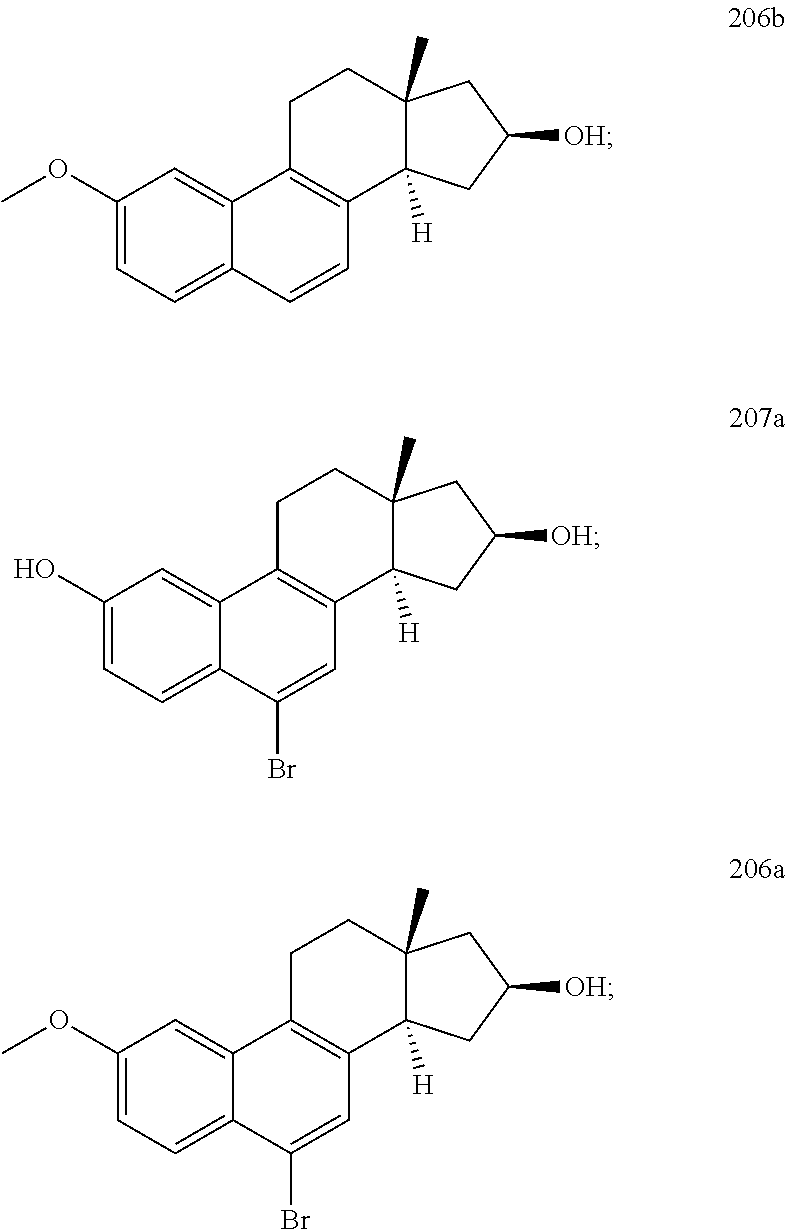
C1(OC)=CC=C2C(=C1)C1=C(C=C2)C2([H])C(C)(CC1)CC([OH])C2.C1(O)=CC=C2C(=C1)C1=C(C=C2Br)C2([H])C(C)(CC1)CC([OH])C2.C1(OC)=CC=C2C(=C1)C1=C(C=C2Br)C2([H])C(C)(CC1)CC([OH])C2
